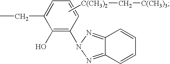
C1(O)=C(N2N=C3C(=N2)C=CC=C3)C=CC=C1CC.C[C(CH3)2]C[C(CH3)3]
